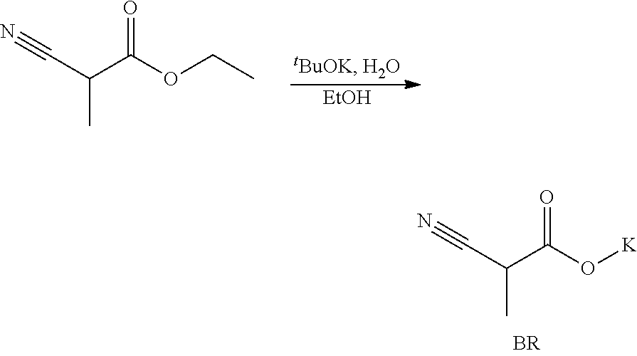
[K]OC(C(C#N)C)=O.[EtOH].CCOC(C(C#N)C)=O
